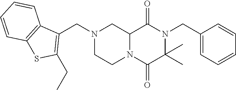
C12N(C(=O)C(C)(C)N(CC3=CC=CC=C3)C1=O)CCN(CC1=C(CC)SC3=C1C=CC=C3)C2
